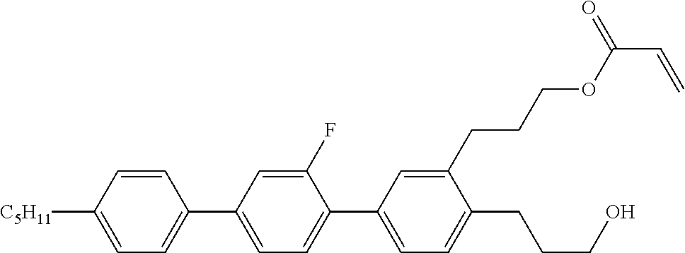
C1=CC([C5H11])=CC=C1C1=CC=C(C2=CC=C(CCCO)C(CCCOC(=O)C=C)=C2)C(F)=C1
